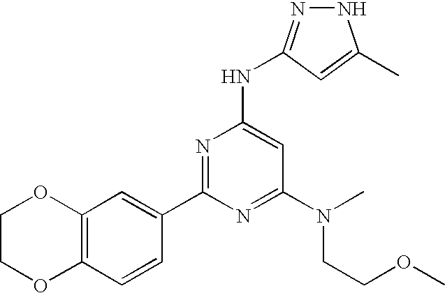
C1(C2=NC(NC3=NNC(C)=C3)=CC(N(CCOC)C)=N2)=CC2=C(C=C1)OCCO2
